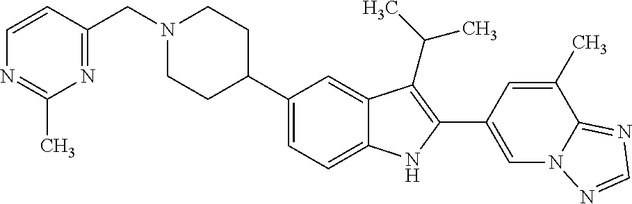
C1(C2CCN(CC3=NC(C)=NC=C3)CC2)=CC=C2C(=C1)C(C(C)C)=C(C1=CN3C(=NC=N3)C(C)=C1)N2
